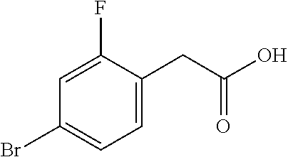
C1=C(F)C(CC(O)=O)=CC=C1Br
